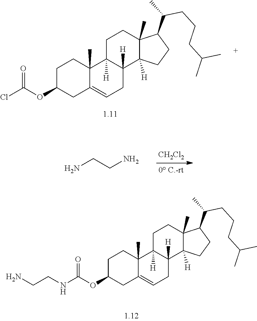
C1C(OC(Cl)=O)CC2=CCC3([H])C([H])(C2(C)C1)CCC1(C)C3([H])CCC1C(C)CCCC(C)C.[CH2Cl2].NCCN.C1C(OC(NCCN)=O)CC2=CCC3([H])C([H])(C2(C)C1)CCC1(C)C3([H])CCC1C(C)CCCC(C)C
